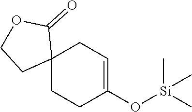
C12(CCC(O[Si](C)(C)C)=CC1)C(=O)OCC2
